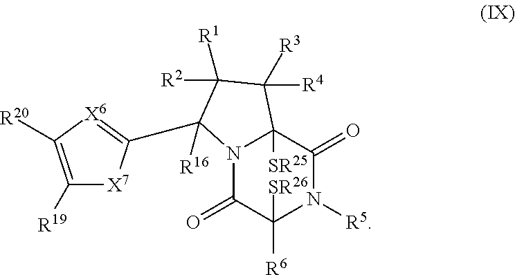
N12C(=O)C([R6])([SR26])N([R5])C(=O)C1([SR25])C([R4])([R3])C([R2])([R1])C2([R16])C1=[X6]C([R20])=C([R19])[X7]1
